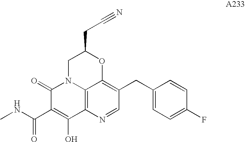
C1=NC2=C3C(=C1CC1=CC=C(F)C=C1)OC(CC#N)CN3C(=O)C(C(NC)=O)=C2O
